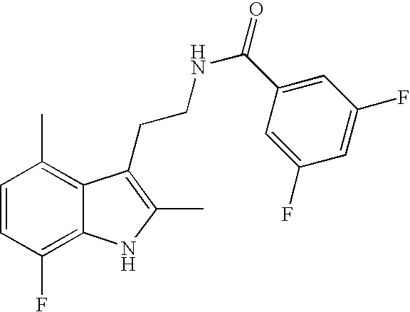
C1=CC(F)=C2C(=C1C)C(CCNC(=O)C1=CC(F)=CC(F)=C1)=C(C)N2
